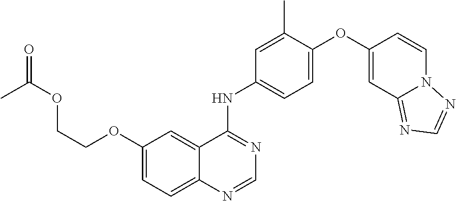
C12=CC=C(OCCOC(C)=O)C=C1C(NC1=CC=C(OC3=CC4=NC=NN4C=C3)C(C)=C1)=NC=N2
